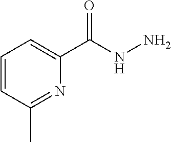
C1=CC(C)=NC(C(NN)=O)=C1
